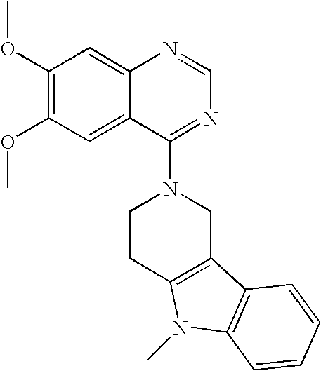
C12=CC(OC)=C(OC)C=C1C(N1CCC3=C(C1)C1=C(N3C)C=CC=C1)=NC=N2
